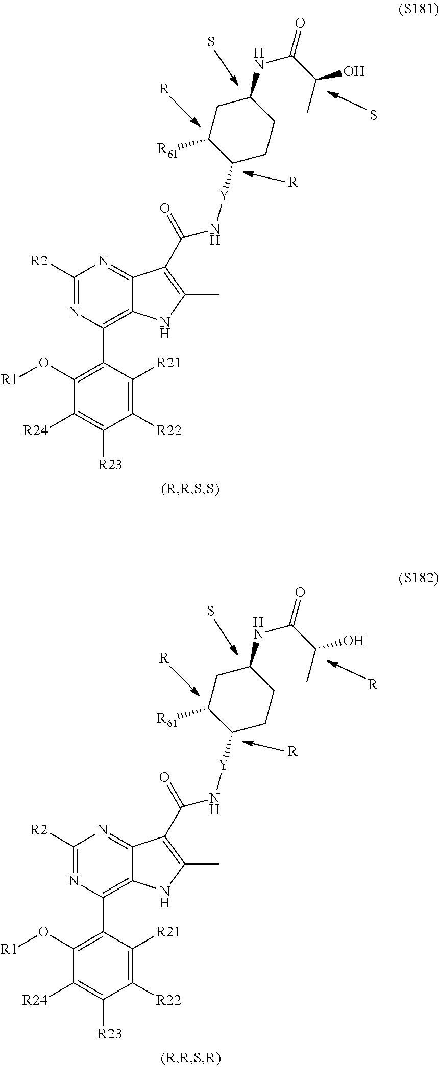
[R].S.C1(O[R1])=C(C2=C3C(=NC([R2])=N2)C(C(N[Y]C2CCC(NC(C(C)O)=O)CC2[R61])=O)=C(C)N3)C([R21])=C([R22])C([R23])=C1[R24].[R].S.[R].[R].C1(O[R1])=C(C2=C3C(=NC([R2])=N2)C(C(N[Y]C2CCC(NC(C(C)O)=O)CC2[R61])=O)=C(C)N3)C([R21])=C([R22])C([R23])=C1[R24].[R].S
